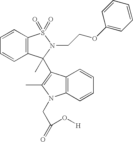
C12=C(C=CC=C1)N(CC(=O)O[H])C(C)=C2C1(C)C2=C(C=CC=C2)S(=O)(=O)N1CCOC1=CC=CC=C1
